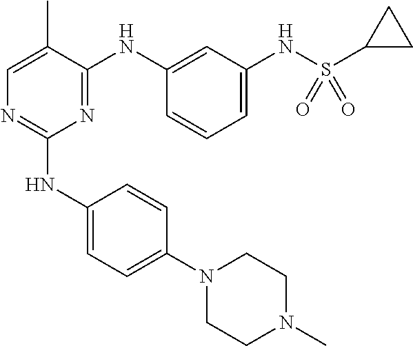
C1(NC2=CC=C(N3CCN(C)CC3)C=C2)=NC=C(C)C(NC2=CC(NS(C3CC3)(=O)=O)=CC=C2)=N1
